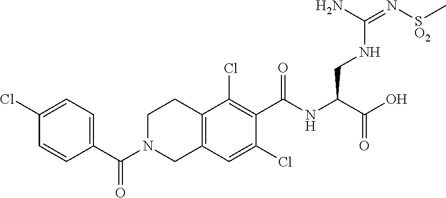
C1(C(=O)N2CC3=C(CC2)C(Cl)=C(C(=O)NC(CNC(N)=N[SO2]C)C(O)=O)C(Cl)=C3)=CC=C(Cl)C=C1
